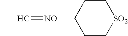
CC=[NO]C1CC[SO2]CC1
